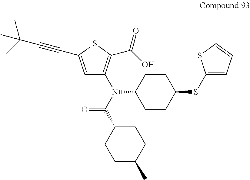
C1CC(N(C(C2CCC(C)CC2)=O)C2=C(C(=O)O)SC(C#CC(C)(C)C)=C2)CCC1SC1=CC=CS1
